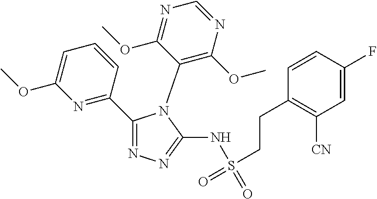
C1(C2=NC(OC)=CC=C2)=NN=C(NS(CCC2=C([CN])C=C(F)C=C2)(=O)=O)N1C1=C(OC)N=CN=C1OC
